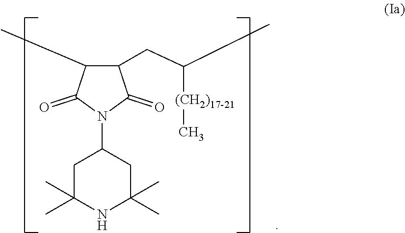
C1C(C)(C)NC(C)(C)CC1N1C(=O)C(CC(C)[(CH2)17-21]C)C(C)C1=O
